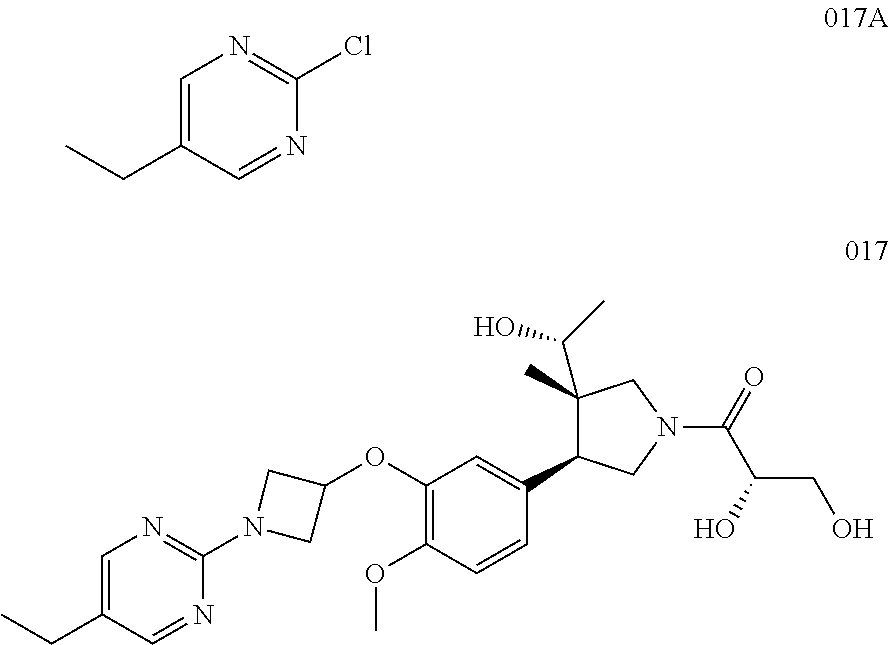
C1=C(CC)C=NC(Cl)=N1.C1=C(CC)C=NC(N2CC(OC3=C(OC)C=CC(C4C(C(O)C)(C)CN(C(C(CO)O)=O)C4)=C3)C2)=N1
